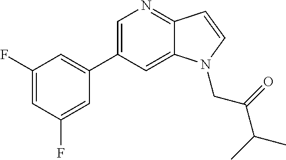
C1(C2=CC(F)=CC(F)=C2)=CN=C2C(=C1)N(CC(=O)C(C)C)C=C2
